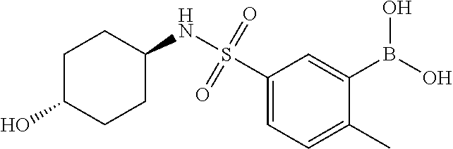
C1(C)=CC=C(S(NC2CCC(O)CC2)(=O)=O)C=C1B(O)O
